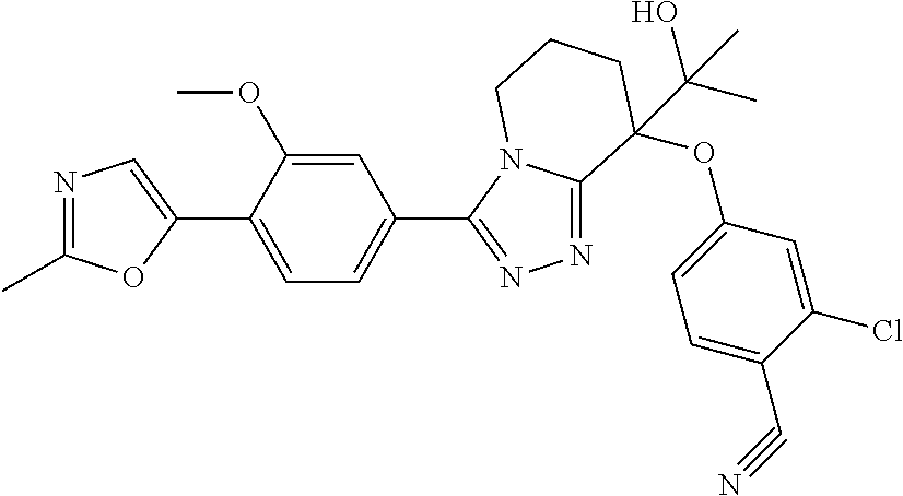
N1=C(C)OC(C2=CC=C(C3=NN=C4N3CCCC4(OC3=CC=C(C#N)C(Cl)=C3)C(O)(C)C)C=C2OC)=C1
